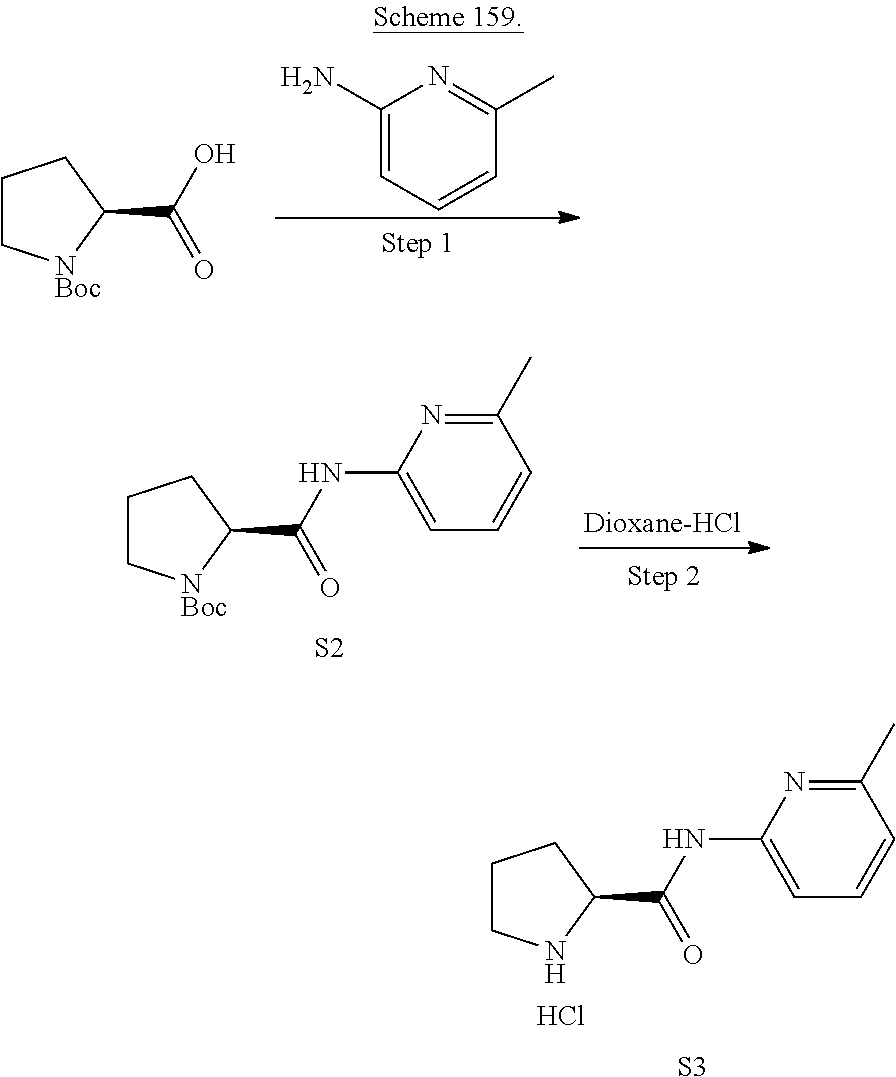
C1C[NBoc]C(C(=O)O)C1.C1(N)=CC=CC(C)=N1.C1C[NBoc]C(C(=O)NC2=CC=CC(C)=N2)C1.[S2].C1CNC(C(=O)NC2=CC=CC(C)=N2)C1.Cl.[S3]
